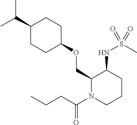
C(C)(C)C1CCC(OCC2N(C(CCC)=O)CCCC2NS(C)(=O)=O)CC1
